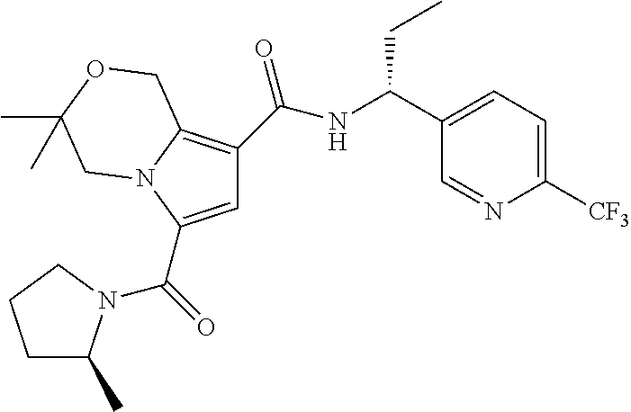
C1=C(C(=O)N2C(C)CCC2)N2C(=C1C(=O)NC(C1=CC=C([CF3])N=C1)CC)COC(C)(C)C2
